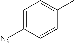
C1=C([N3])C=CC(C)=C1
